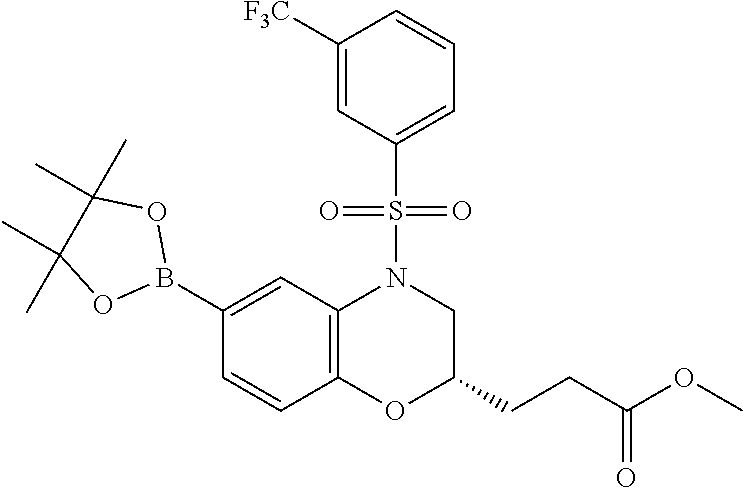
C1(B2OC(C)(C)C(C)(C)O2)=CC2=C(C=C1)OC(CCC(OC)=O)CN2S(=O)(=O)C1=CC=CC([F3C])=C1
